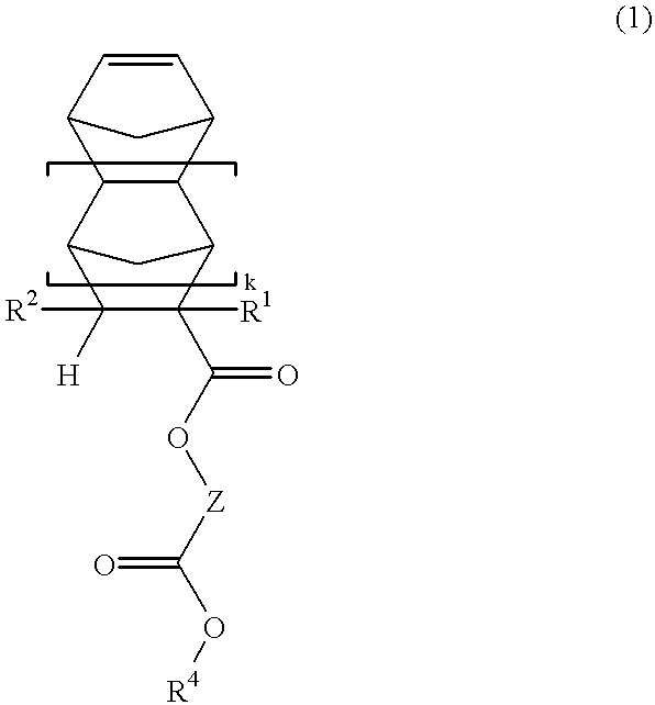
C12C(C3C=CC1C3)C1C(C(O[Z]C(O[R4])=O)=O)([R1])C([H])([R2])C2C1
